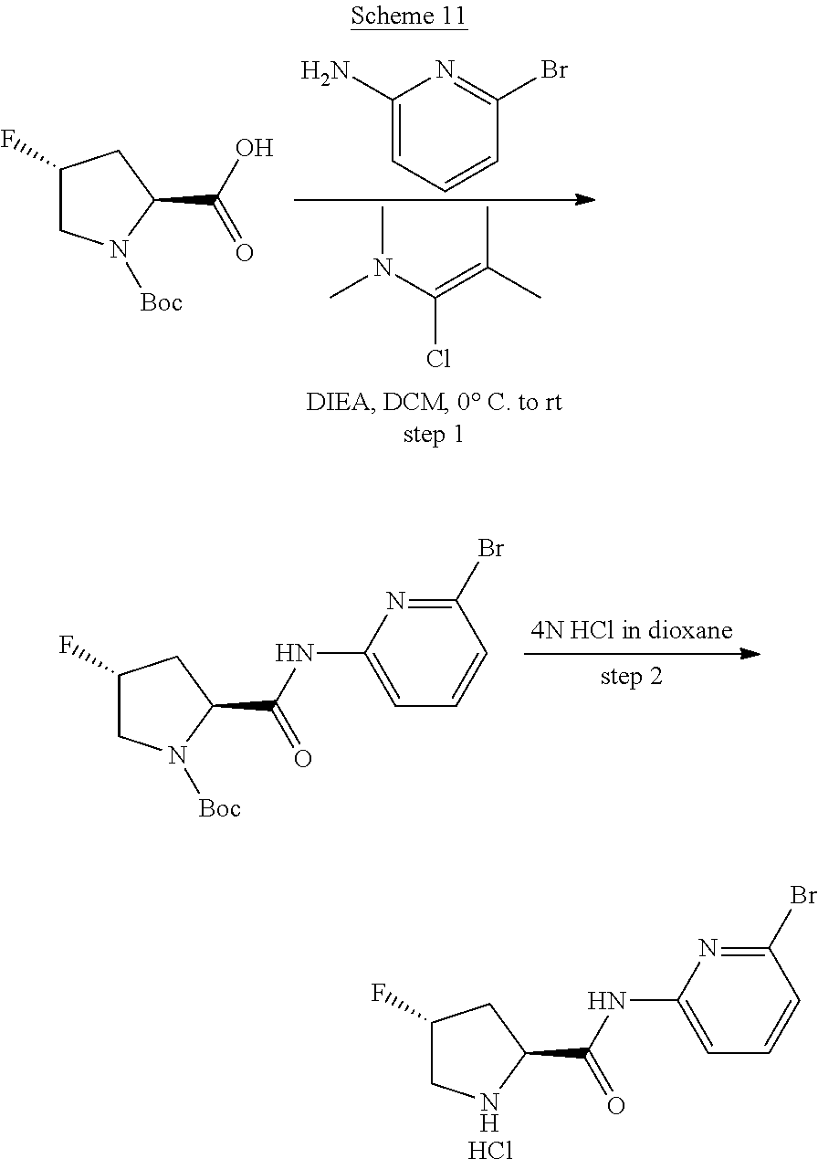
CN(C(=C(C)C)Cl)C.C1(F)CN([Boc])C(C(O)=O)C1.C1(N)=CC=CC(Br)=N1.C1(F)CN([Boc])C(C(NC2=CC=CC(Br)=N2)=O)C1.C1(F)CNC(C(NC2=CC=CC(Br)=N2)=O)C1.Cl
